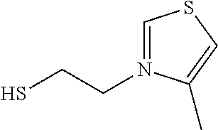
C1=N(CCS)C(C)=CS1
